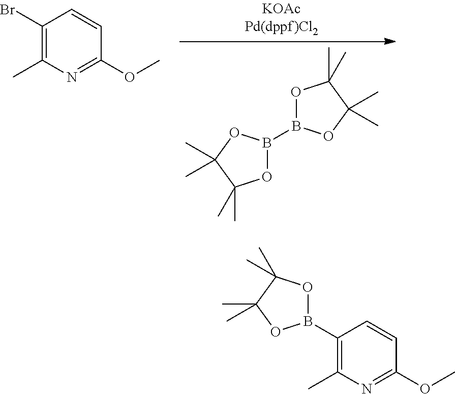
O1B(B2OC(C)(C)C(C)(C)O2)OC(C)(C)C1(C)C.CC1=C(Br)C=CC(OC)=N1.CC1=C(B2OC(C)(C)C(C)(C)O2)C=CC(OC)=N1
